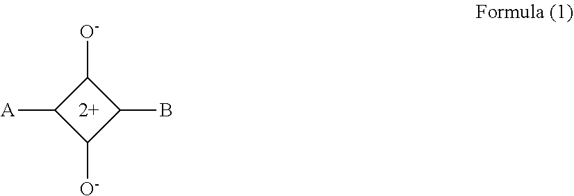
C1([O-])C([A])C([O-])C1B.[2+]
